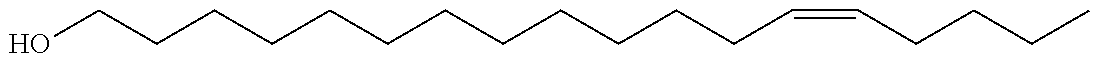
C(CCCCCCCCCCCC=CCCCC)O
